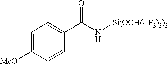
C(N[Si(OCH(CF3)2)3])(=O)C1=CC=C([MeO])C=C1
